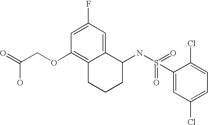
C1=C(F)C=C2C(=C1OCC(=O)O)CCCC2NS(=O)(C1=CC(Cl)=CC=C1Cl)=O
